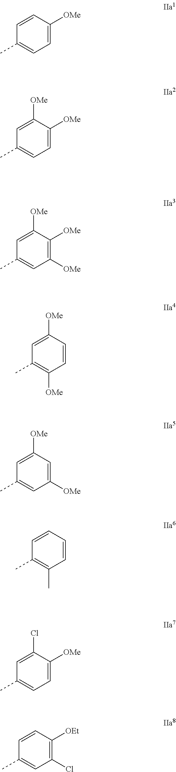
C1(C)=CC=C([OMe])C=C1.C1(C)=CC=C([OMe])C([OMe])=C1.C1(C)=CC([OMe])=C([OMe])C([OMe])=C1.C1(C)=C([OMe])C=CC([OMe])=C1.C1(C)=CC([OMe])=CC([OMe])=C1.C1(C)=C(C)C=CC=C1.C1(C)=CC=C([OMe])C(Cl)=C1.C1(C)=CC(Cl)=C([OEt])C=C1
